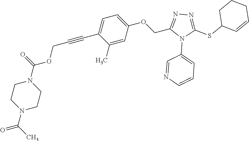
C1=C(OCC2=NN=C(SC3C=CCCC3)N2C2=CC=CN=C2)C=C(C)C(C#CCOC(N2CCN(C(C)=O)CC2)=O)=C1
